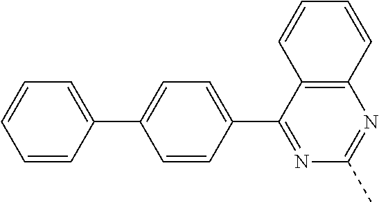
C1=CC(C2=CC=C(C3=NC(C)=NC4=C3C=CC=C4)C=C2)=CC=C1
